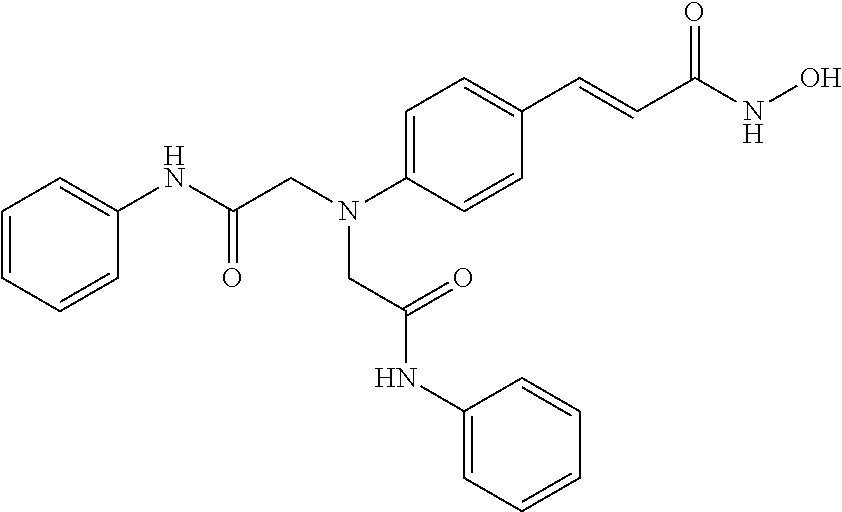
C1(NC(CN(C2=CC=C(C=CC(NO)=O)C=C2)CC(NC2=CC=CC=C2)=O)=O)=CC=CC=C1
